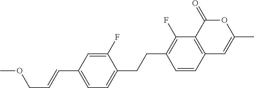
C12=C(C(=O)OC(C)=C1)C(F)=C(CCC1=CC=C(C=CCOC)C=C1F)C=C2
